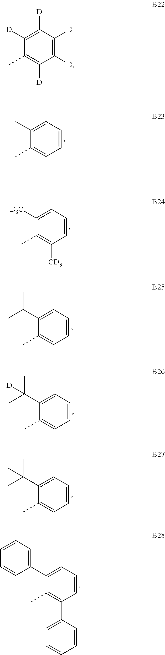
C1(C)=CC=CC(C)=C1C.C1([D3C])=CC=CC([CD3])=C1C.C1(C(C)C)=CC=CC=C1C.C1(C(C)(C)[D])=CC=CC=C1C.C1(C(C)(C)C)=CC=CC=C1C.C1(C2=CC=CC=C2)=CC=CC(C2=CC=CC=C2)=C1C.C1([D])=C([D])C([D])=C([D])C([D])=C1C
